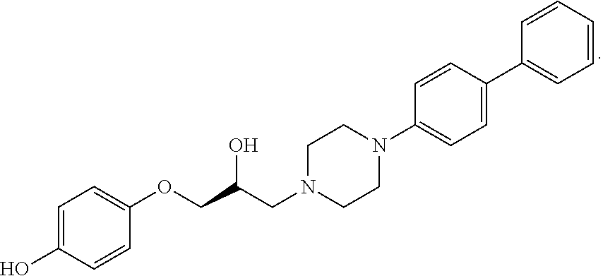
C1=C(O)C=CC(OCC(CN2CCN(C3=CC=C(C4=CC=CC=C4)C=C3)CC2)O)=C1
